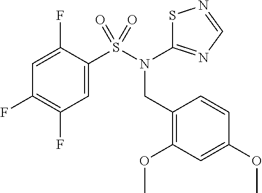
FC1=C(F)C=C(S(N(CC2=C(OC)C=C(OC)C=C2)C2=NC=NS2)(=O)=O)C(F)=C1
